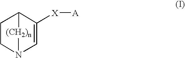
C1CN2C=C([X][A])C1[(CH2)n]2
